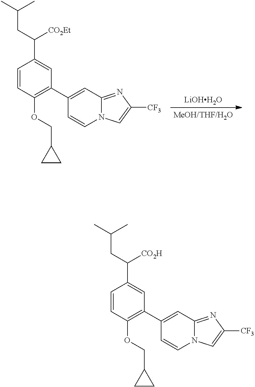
C1=CC(OCC2CC2)=C(C2=CC3=NC([CF3])=CN3C=C2)C=C1C(CC(C)C)[CO2Et].[LiOHH2O].C1=CC(OCC2CC2)=C(C2=CC3=NC([CF3])=CN3C=C2)C=C1C(CC(C)C)[CO2H]
